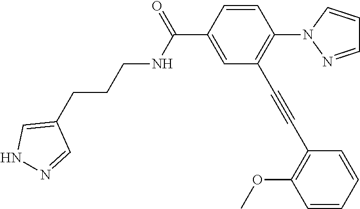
C1=CC(C(=O)NCCCC2=CNN=C2)=CC(C#CC2=C(OC)C=CC=C2)=C1N1N=CC=C1
